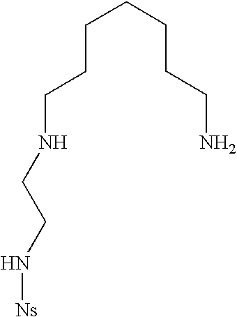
C(NCCN[Ns])CCCCCCN
